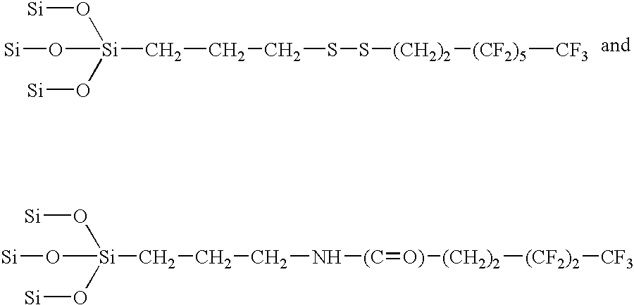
O([Si](O[Si])(O[Si])CCCSS[(CH2)2][(CF2)5][CF3])[Si].O([Si](O[Si])(O[Si])CCCN[(C]=[O)][(CH2)2][(CF2)2][CF3])[Si]
